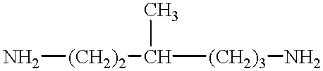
N[(CH2)2]C([(CH2)3]N)C
